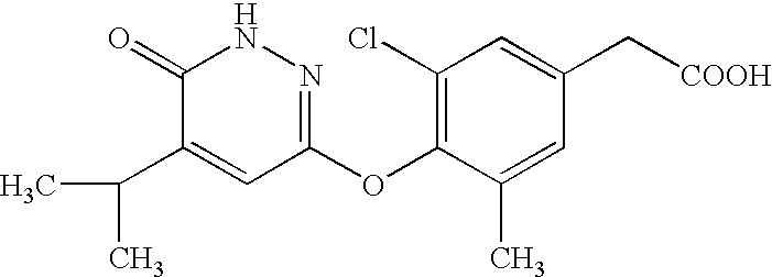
C1(=O)C(C(C)C)=CC(OC2=C(Cl)C=C(C[COOH])C=C2C)=NN1
